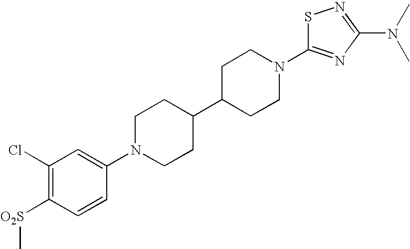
C1(Cl)=C([O2S]C)C=CC(N2CCC(C3CCN(C4=NC(N(C)C)=NS4)CC3)CC2)=C1
